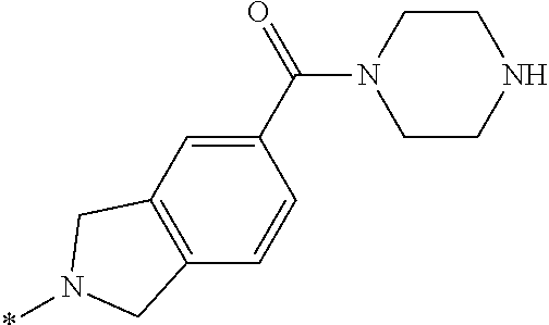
C1(C(=O)N2CCNCC2)=CC2=C(C=C1)CN(*)C2
